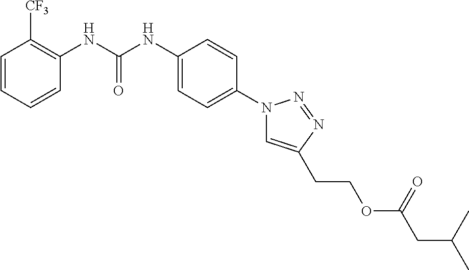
C1=CC=CC(NC(NC2=CC=C(N3C=C(CCOC(CC(C)C)=O)N=N3)C=C2)=O)=C1[CF3]
